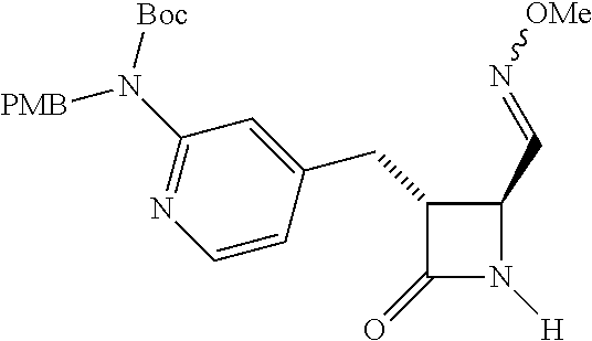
C1(=O)N([H])C(C=N[OMe])C1CC1=CC(N([Boc])[PMB])=NC=C1
